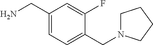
C1(CN)=CC=C(CN2CCCC2)C(F)=C1
